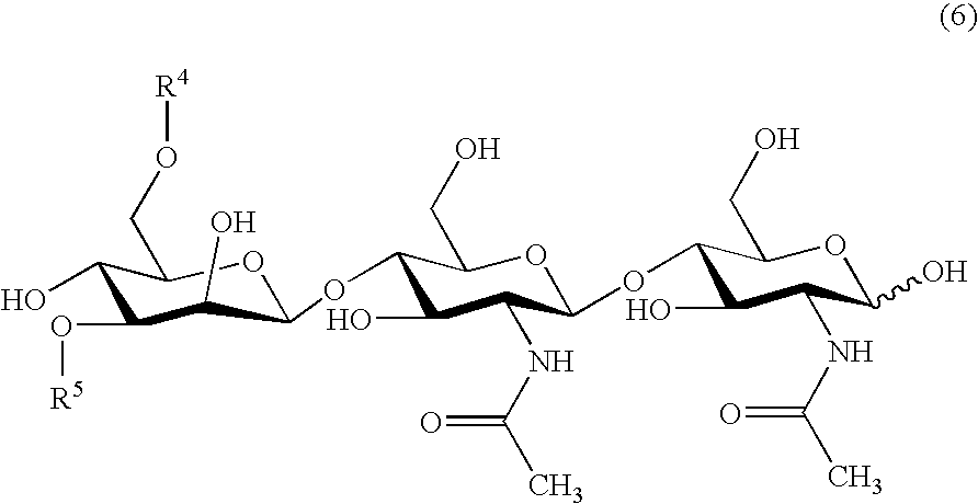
C1(O)C(O[R5])C(O)C(OC2C(O)C(NC(C)=O)C(OC3C(O)C(NC(C)=O)C(O)OC3CO)OC2CO)OC1CO[R4]
